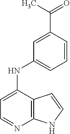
C1=C(NC2=CC=CC(C(C)=O)=C2)C2=C(N=C1)NC=C2
